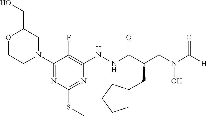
N1(C2=NC(SC)=NC(NNC(C(CN(C(=O)[H])O)CC3CCCC3)=O)=C2F)CC(CO)OCC1
